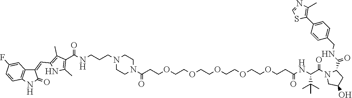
C1=NC(C)=C(C2=CC=C(CNC(=O)C3N(C(C(NC(CCOCCOCCOCCOCCOCCC(N4CCN(CCCNC(C5=C(C)NC(C=C6C7=C(C=CC(F)=C7)NC6=O)=C5C)=O)CC4)=O)=O)C(C)(C)C)=O)CC(O)C3)C=C2)S1
